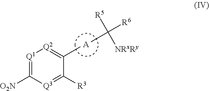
[A].[R6]C([R5])([NRxRy])C.[O2N]C1=[Q1][Q2]=C(C)C([R3])=[Q3]1
